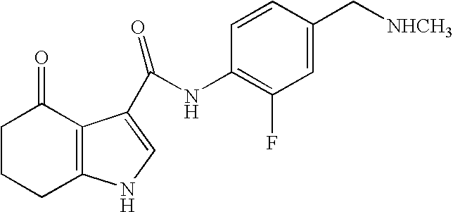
C1CCC2=C(C1=O)C(C(NC1=C(F)C=C(C[NHCH3])C=C1)=O)=CN2
